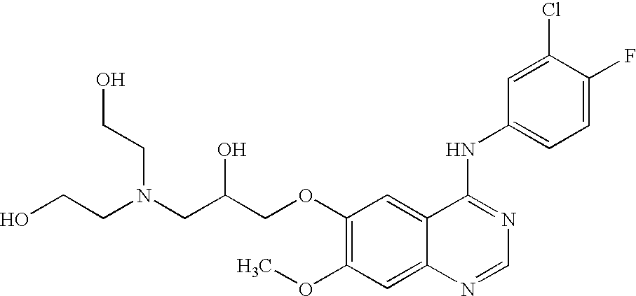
C(COC1=C(OC)C=C2C(=C1)C(NC1=CC=C(F)C(Cl)=C1)=NC=N2)(CN(CCO)CCO)O
